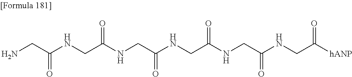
NCC(NCC(=O)NCC(=O)NCC(=O)NCC(=O)NCC([hANP])=O)=O
